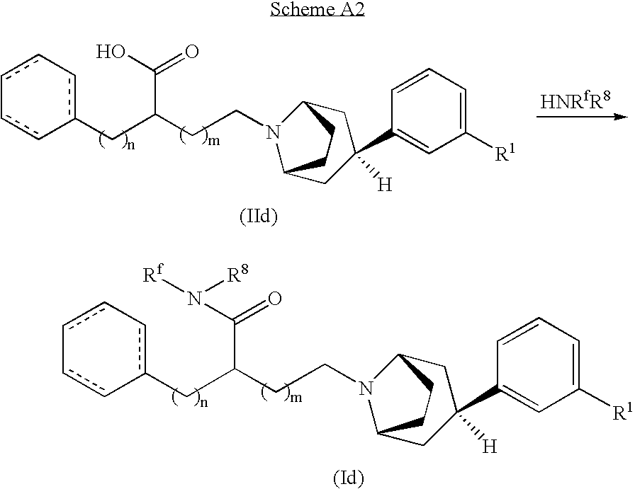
c1c-cc(CC(CCN2C3CC(C4=CC([R1])=CC=C4)([H])CC2CC3)C(=O)N([Rf])[R8])-cc-1.c1c-cc(CC(CCN2C3CC(C4=CC([R1])=CC=C4)([H])CC2CC3)C(O)=O)-cc-1
